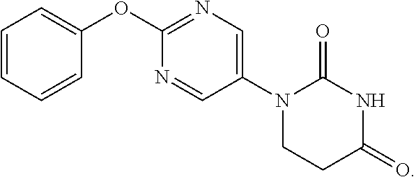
C1=CC=CC(OC2=NC=C(N3CCC(=O)NC3=O)C=N2)=C1
